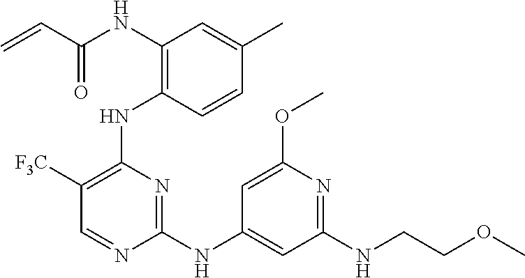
N(C1=C(NC2=C([F3C])C=NC(NC3=CC(NCCOC)=NC(OC)=C3)=N2)C=CC(C)=C1)C(C=C)=O
